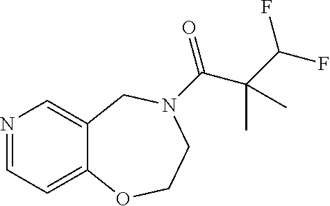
N1=CC=C2C(=C1)CN(C(=O)C(C(F)F)(C)C)CCO2
